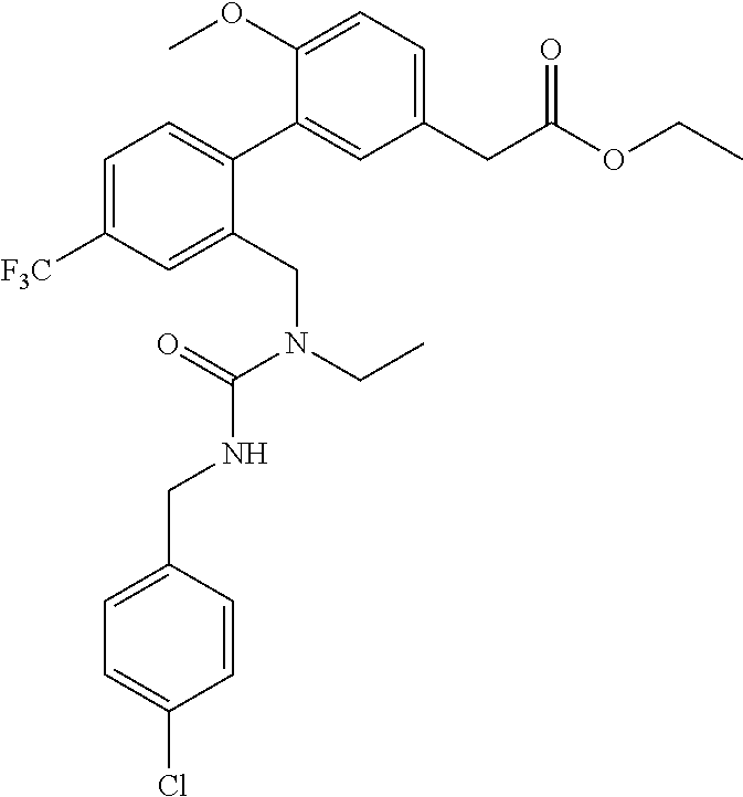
N(C(=O)N(CC)CC1=CC([F3C])=CC=C1C1=CC(CC(OCC)=O)=CC=C1OC)CC1=CC=C(Cl)C=C1
